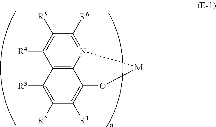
C12=C3C(=C([R1])C([R2])=C1[R3])O[M]N3=C([R6])C([R5])=C2[R4]
